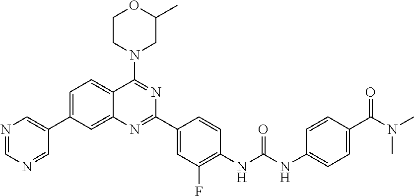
C1=C(C2=CN=CN=C2)C=C2C(=C1)C(N1CC(C)OCC1)=NC(C1=CC(F)=C(NC(NC3=CC=C(C(N(C)C)=O)C=C3)=O)C=C1)=N2
